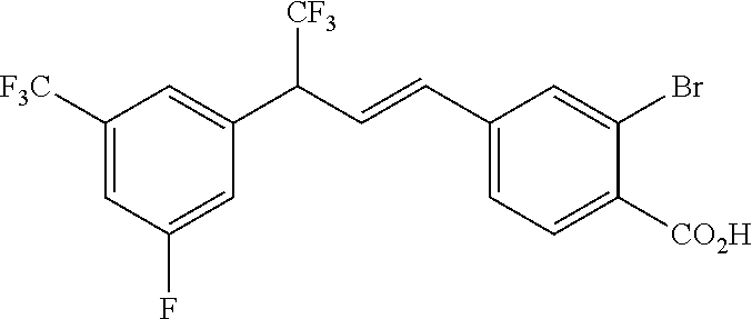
C1([F3C])=CC(F)=CC(C([CF3])C=CC2=CC=C([CO2H])C(Br)=C2)=C1
